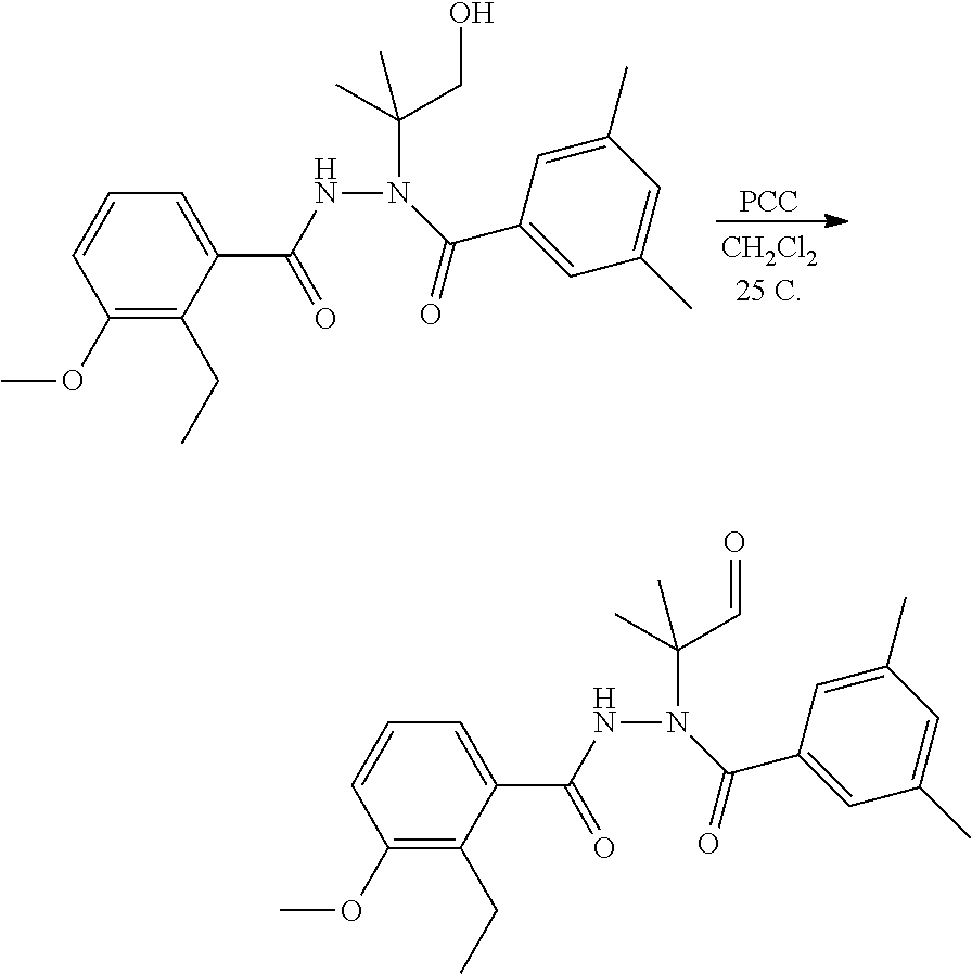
N(N(C(C1=CC(C)=CC(C)=C1)=O)C(C)(CO)C)C(C1=CC=CC(OC)=C1CC)=O.[PCC].N(N(C(C1=CC(C)=CC(C)=C1)=O)C(C)(C=O)C)C(C1=CC=CC(OC)=C1CC)=O
